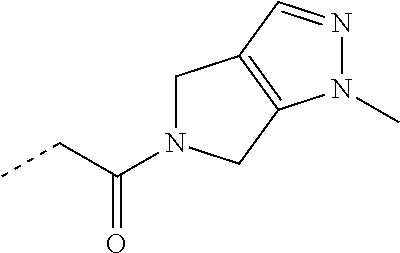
CCC(N1CC2=C(C1)N(C)N=C2)=O
